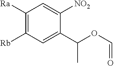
C1([Ra])=C([Rb])C=C(C(OC=O)C)C([NO2])=C1
